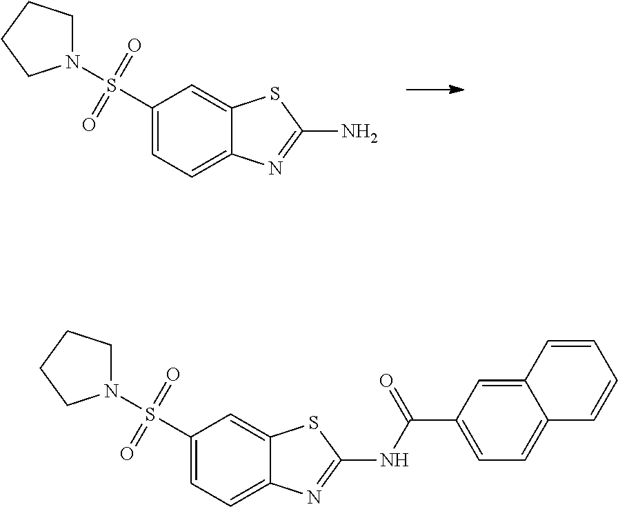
N1(S(C2=CC=C3C(=C2)SC(N)=N3)(=O)=O)CCCC1.N1(S(C2=CC=C3C(=C2)SC(NC(C2=CC=C4C(=C2)C=CC=C4)=O)=N3)(=O)=O)CCCC1
